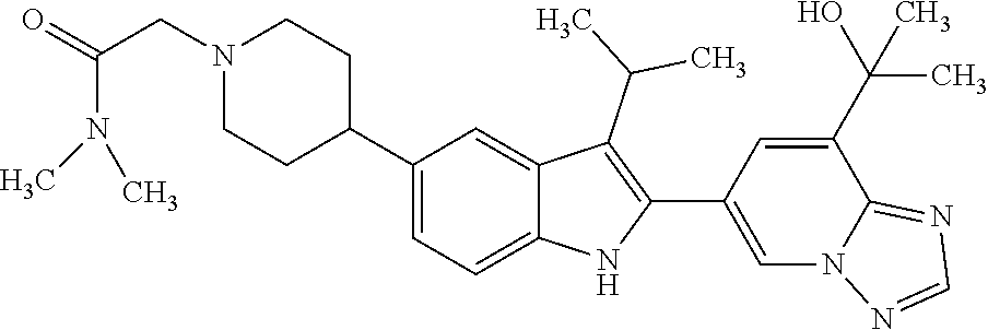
N1(CC(N(C)C)=O)CCC(C2=CC=C3C(=C2)C(C(C)C)=C(C2=CN4C(=NC=N4)C(C(O)(C)C)=C2)N3)CC1
